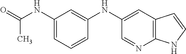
O=C(NC1=CC=CC(NC2=CC3=C(N=C2)NC=C3)=C1)C
